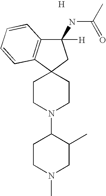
C1CN(C2CCN(C)CC2C)CCC12CC(NC(C)=O)([H])C1=C2C=CC=C1.[H]
